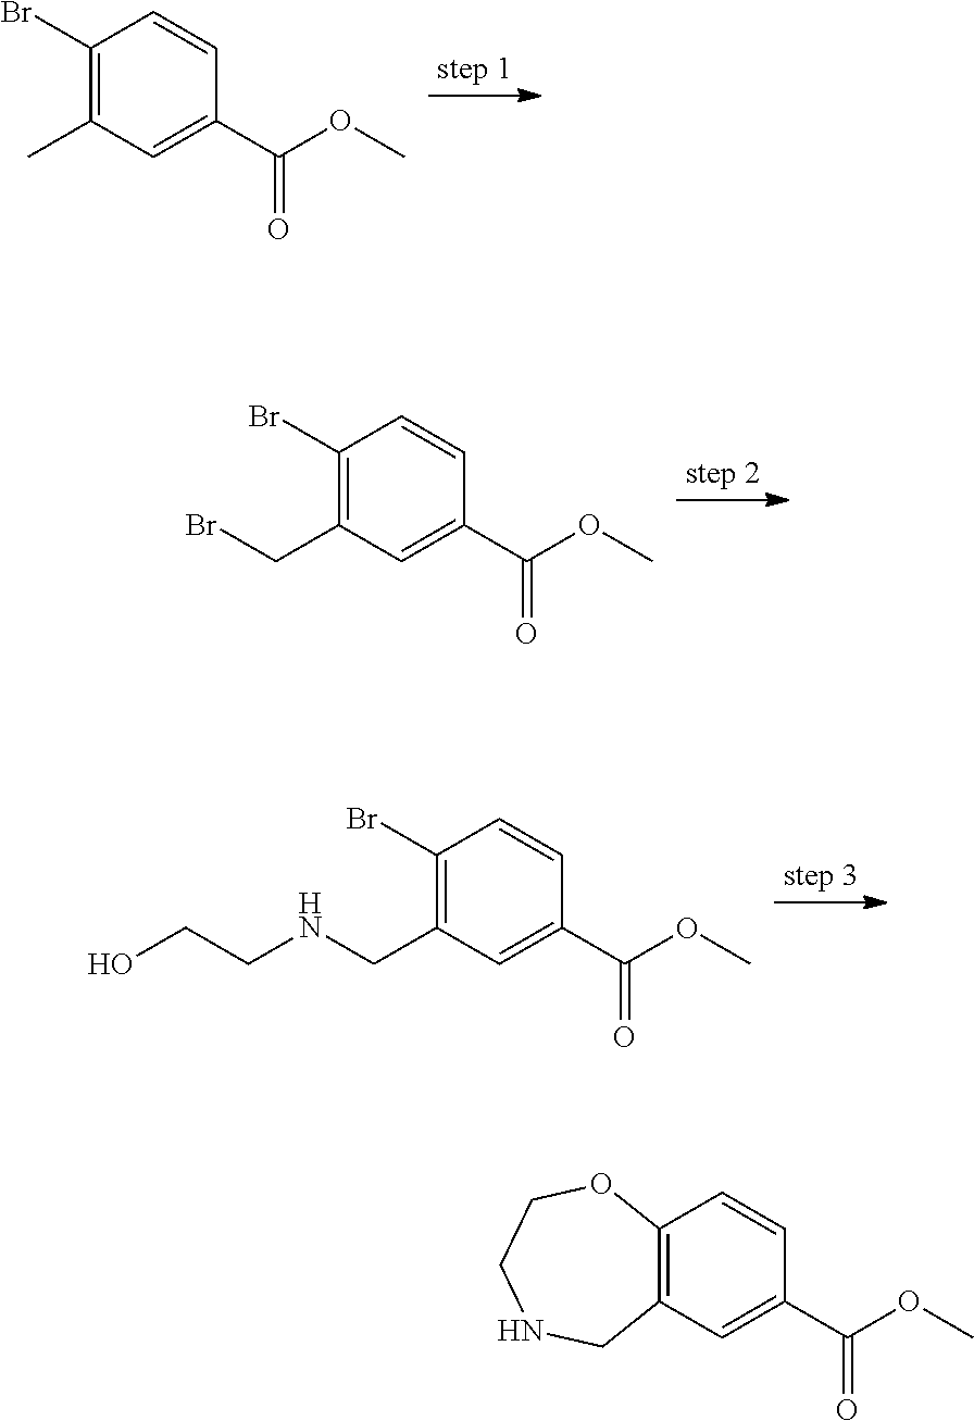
C1(Br)=C(C)C=C(C(OC)=O)C=C1.C1(Br)=C(CBr)C=C(C(OC)=O)C=C1.C1(Br)=C(CNCCO)C=C(C(OC)=O)C=C1.C12=C(C=C(C(OC)=O)C=C1)CNCCO2
